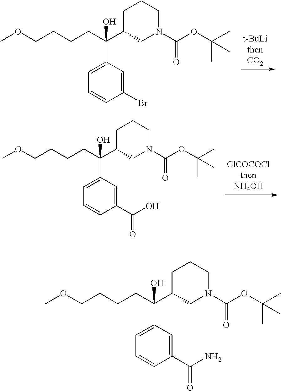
COCCCCC(C1CN(C(OC(C)(C)C)=O)CCC1)(O)C1=CC=CC(Br)=C1.[ClCOCOClthenNH4OH].COCCCCC(C1CN(C(OC(C)(C)C)=O)CCC1)(O)C1=CC=CC(C(O)=O)=C1.COCCCCC(C1CN(C(OC(C)(C)C)=O)CCC1)(O)C1=CC=CC(C(N)=O)=C1
